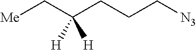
C(CCC[N3])(C[Me])([H])[H]
